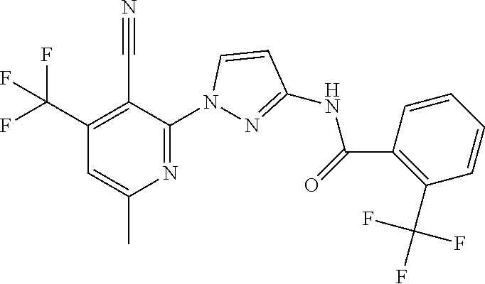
C1(C(F)(F)F)=C(C#N)C(N2N=C(NC(C3=C(C(F)(F)F)C=CC=C3)=O)C=C2)=NC(C)=C1
